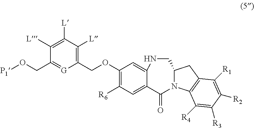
C1(COC2=C([R6])C=C3C(=C2)NCC2N(C3=O)C3=C(C2)C([R1])=C([R2])C([R3])=C3[R4])=C([L])C([L])=C([L])C(CO[P1])=[G]1
